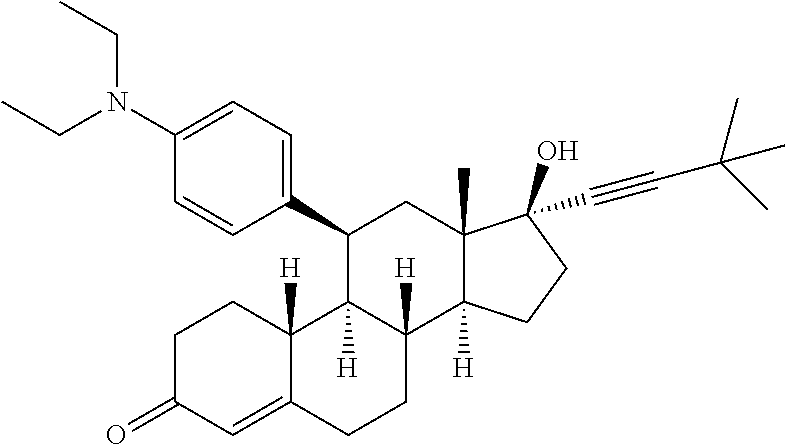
[H]C12C([H])(C(C3=CC=C(N(CC)CC)C=C3)CC3(C)C(O)(C#CC(C)(C)C)CCC31[H])C1([H])C(=CC(=O)CC1)CC2
